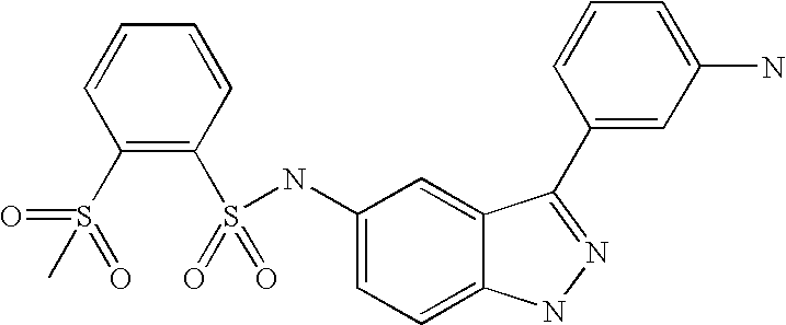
C1=CC=CC(S(=O)(=O)NC2=CC=C3C(=C2)C(C2=CC(N)=CC=C2)=NN3)=C1S(=O)(C)=O
